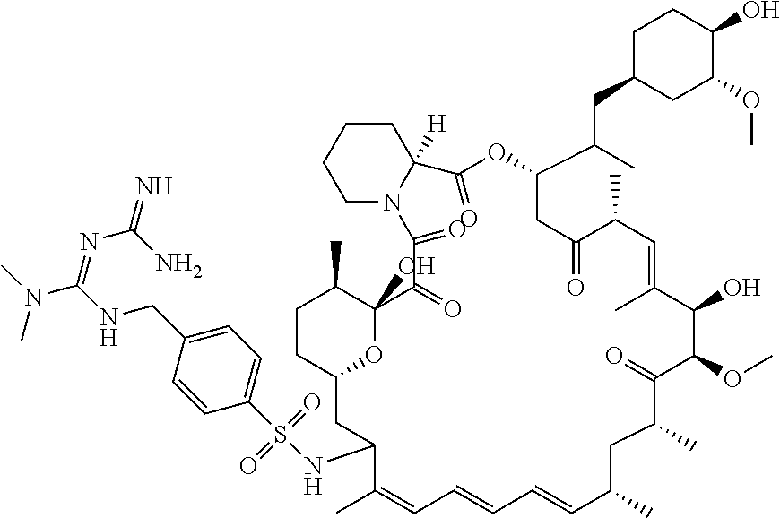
C1CCCN2C1([H])C(=O)OC(C(C)CC1CC(OC)C(O)CC1)CC(=O)C(C)C=C(C)C(O)C(OC)C(=O)C(C)CC(C)C=CC=CC=C(C)C(NS(=O)(=O)C1=CC=C(CNC(N(C)C)=NC(=N)N)C=C1)CC1OC(O)(C(C)CC1)C(=O)C2=O
